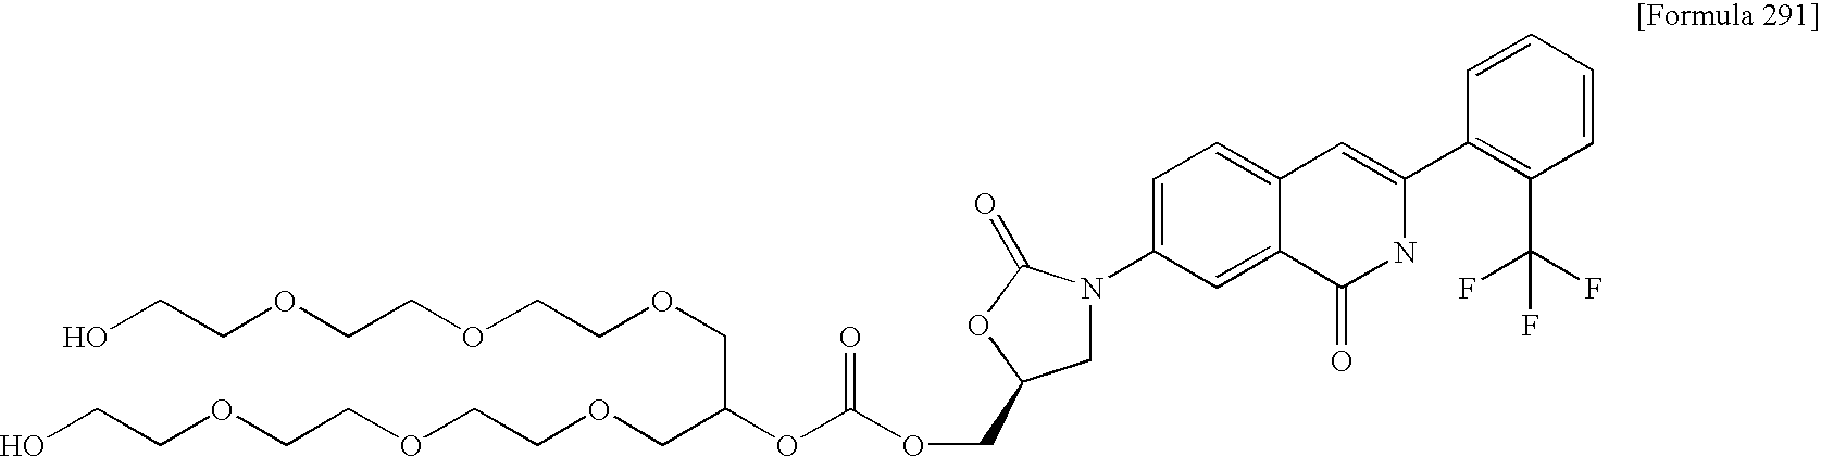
C(COCC(OC(OCC1CN(C2=CC=C3C(=C2)C(=O)NC(C2=C(C(F)(F)F)C=CC=C2)=C3)C(=O)O1)=O)COCCOCCOCCO)OCCOCCO
